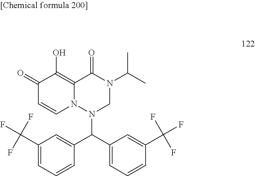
C1(C(F)(F)F)=CC=CC(C(C2=CC=CC(C(F)(F)F)=C2)N2N3C(=C(O)C(=O)C=C3)C(=O)N(C(C)C)C2)=C1
